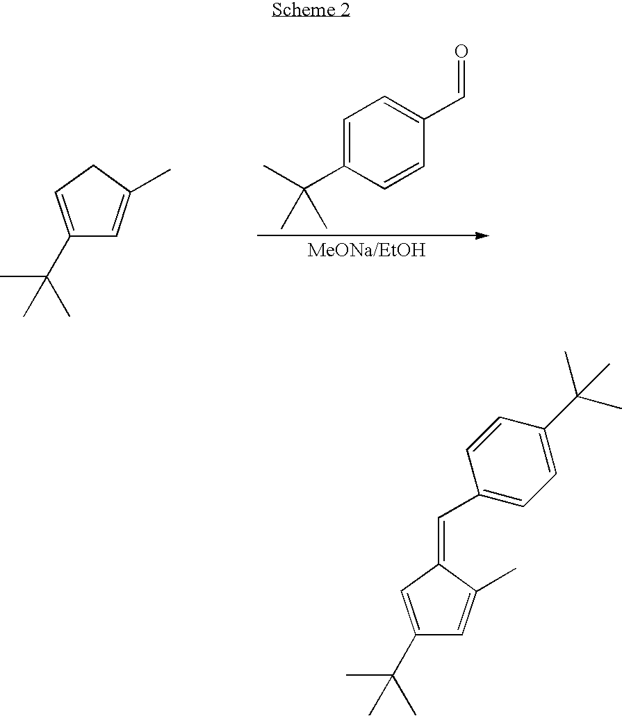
C1(C(C)(C)C)=CCC(C)=C1.C1=C(C(C)(C)C)C=CC(C=O)=C1.C1(C(C)(C)C)=CC(=CC2=CC=C(C(C)(C)C)C=C2)C(C)=C1
